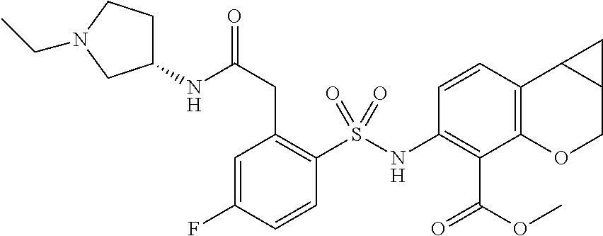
C1(NS(C2=C(CC(NC3CCN(CC)C3)=O)C=C(F)C=C2)(=O)=O)=C(C(OC)=O)C2=C(C3C(CO2)C3)C=C1
